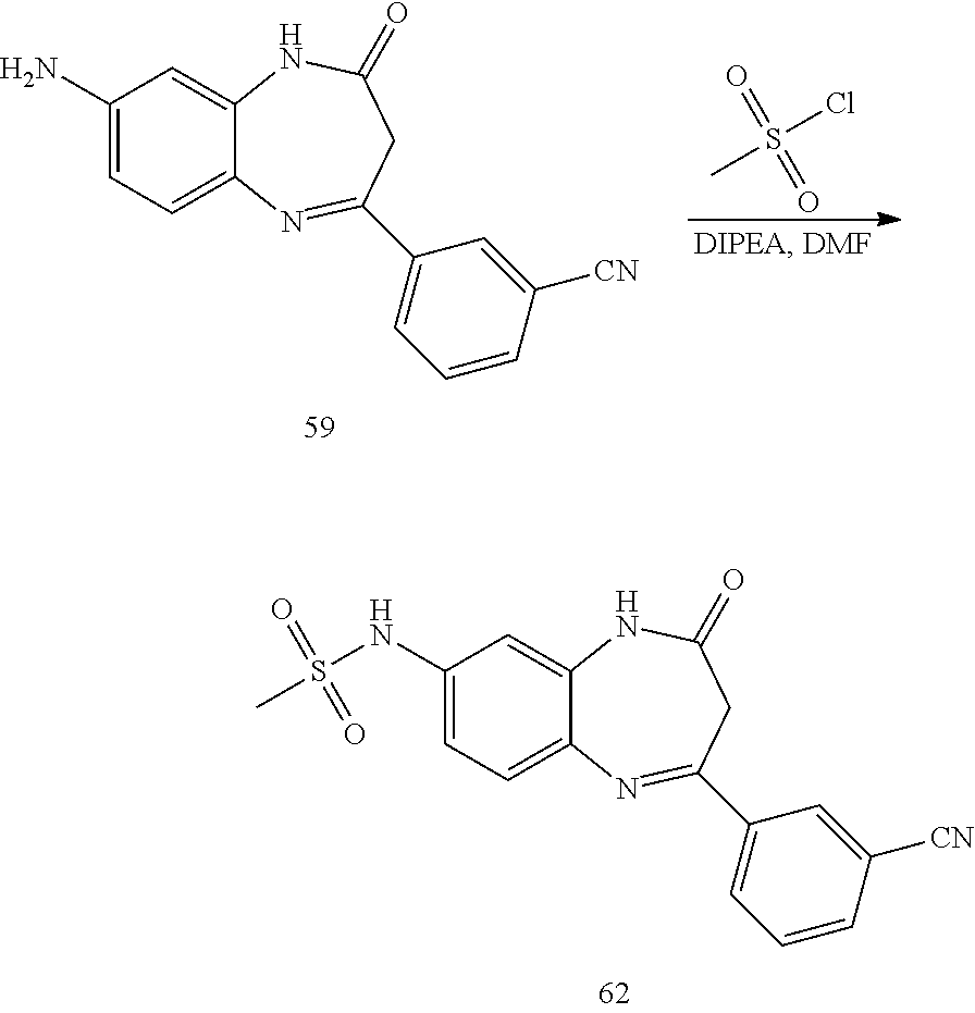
C1(NS(C)(=O)=O)=CC=C2C(=C1)NC(=O)CC(C1=CC=CC([CN])=C1)=N2.C1(N)=CC=C2C(=C1)NC(=O)CC(C1=CC=CC([CN])=C1)=N2.CS(Cl)(=O)=O
